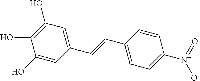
C1(O)=C(O)C(O)=CC(C=CC2=CC=C([N+](=O)[O-])C=C2)=C1
